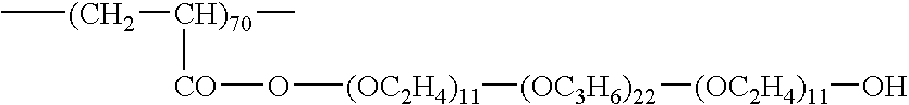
C[(CH2][CH)70](C)[CO]O[(OC2H4)11][(OC3H6)22][(OC2H4)11]O
